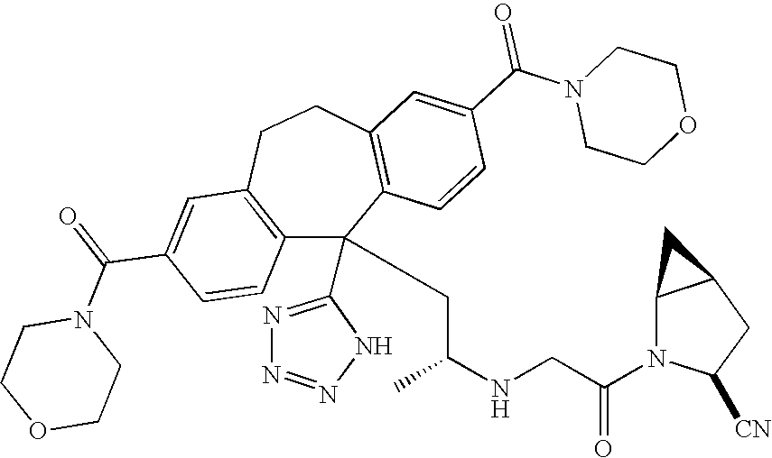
C1(C(=O)N2CCOCC2)=CC2=C(C=C1)C(C1=NN=NN1)(CC(NCC(N1C([CN])CC3C1C3)=O)C)C1=C(CC2)C=C(C(N2CCOCC2)=O)C=C1
